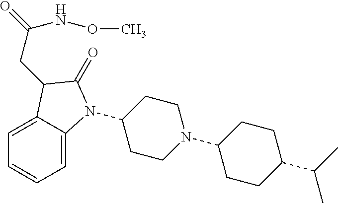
C1(N2C3=CC=CC=C3C(CC(NOC)=O)C2=O)CCN(C2CCC(C(C)C)CC2)CC1
